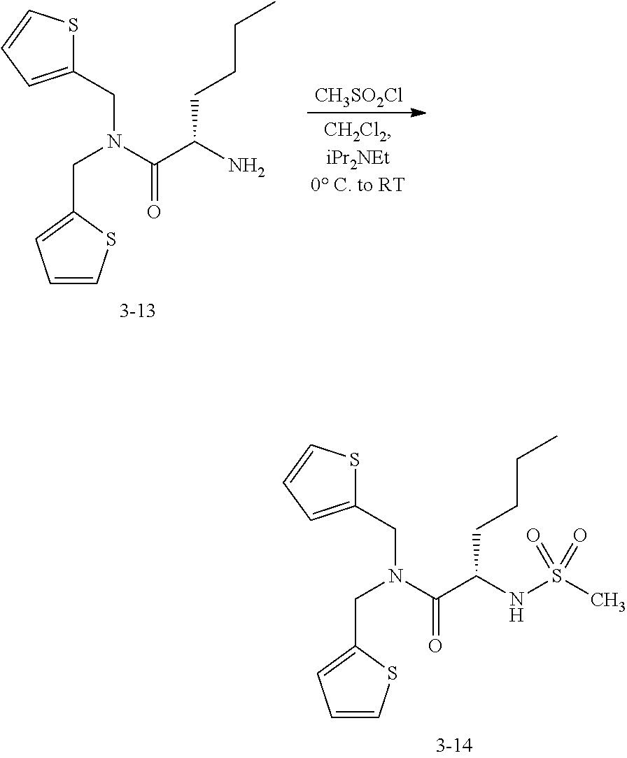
[CH3SO2Cl].C1(CN(CC2=CC=CS2)C(C(N)CCCC)=O)=CC=CS1.C1(CN(CC2=CC=CS2)C(C(NS(C)(=O)=O)CCCC)=O)=CC=CS1
